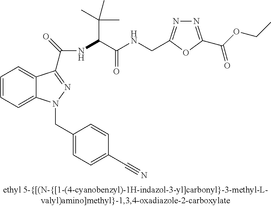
C1=CC=C2C(=C1)C(C(NC(C(C)(C)C)C(NCC1=NN=C(C(OCC)=O)O1)=O)=O)=NN2CC1=CC=C(C#N)C=C1
